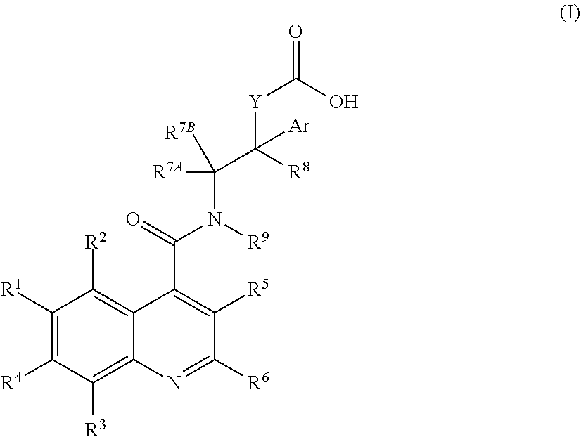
C12=C([R2])C([R1])=C([R4])C([R3])=C1N=C([R6])C([R5])=C2C(=O)N(C(C([Y]C(=O)O)([R8])[Ar])([R7A])[R7B])[R9]
